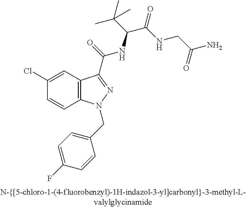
C1(Cl)=CC2=C(C=C1)N(CC1=CC=C(F)C=C1)N=C2C(=O)NC(C(C)(C)C)C(=O)NCC(N)=O
